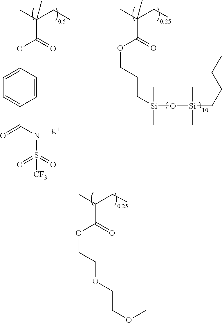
CC(CC)C(=O)OCCOCCOCC.CC(CC)(C)C(OC1=CC=C(C([N-]S(=O)(=O)[CF3])=O)C=C1)=O.CC(CC)(C(=O)OCCC[Si](C)(C)O[Si](C)(C)CCCC)C.[K]
